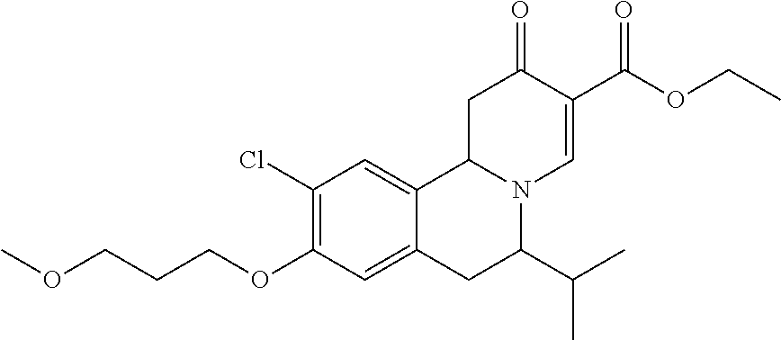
COCCCOC1=C(Cl)C=C2C(=C1)CC(C(C)C)N1C2CC(=O)C(C(OCC)=O)=C1
